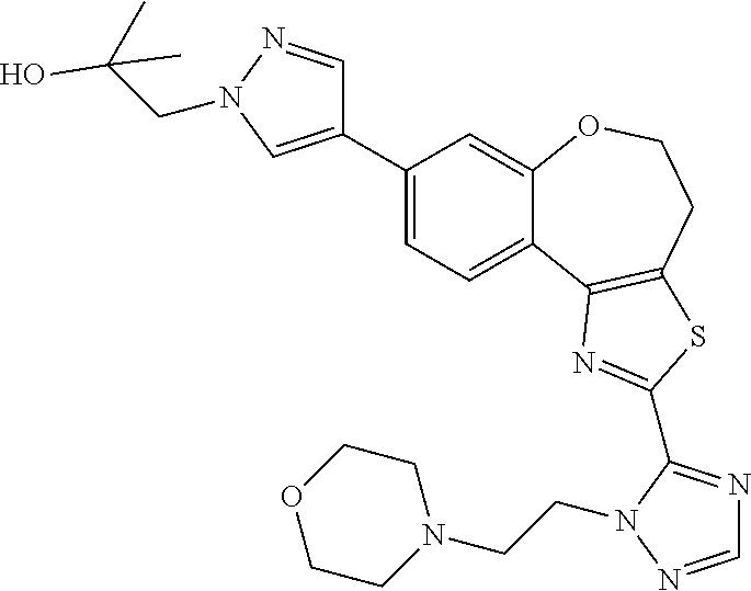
C1=C(C2=CN(CC(C)(O)C)N=C2)C=C2C(=C1)C1=C(CCO2)SC(C2=NC=NN2CCN2CCOCC2)=N1
